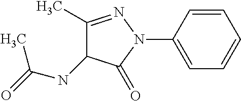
C1=C(N2N=C(C)C(NC(C)=O)C2=O)C=CC=C1
